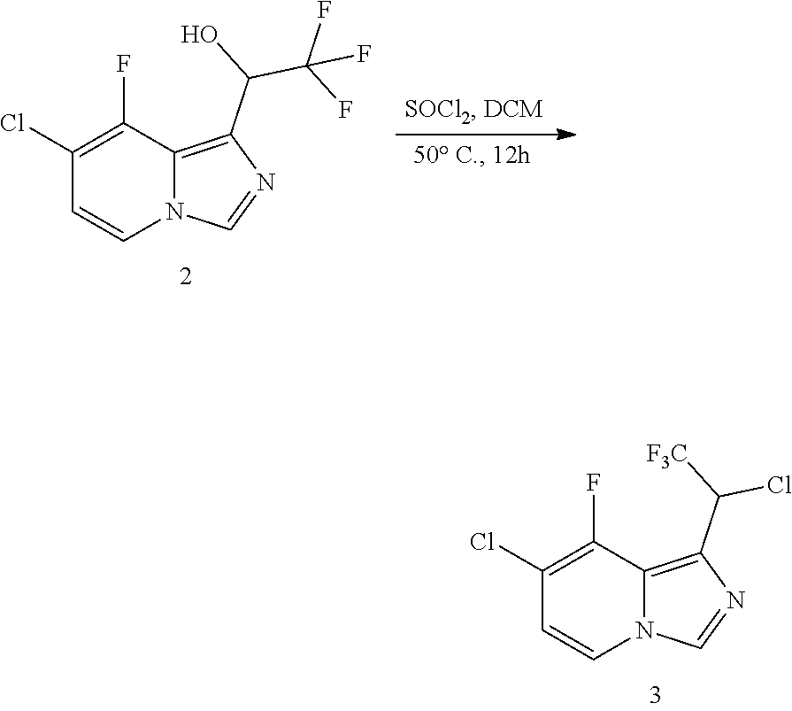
C1(Cl)=C(F)C2=C(C([F3C])Cl)N=CN2C=C1.C1(Cl)=C(F)C2=C(C(O)C(F)(F)F)N=CN2C=C1
